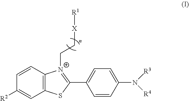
C1=CC2=C(C=C1[R2])SC(C1=CC=C(N([R4])[R3])C=C1)=[N+]2CC[X][R1]
